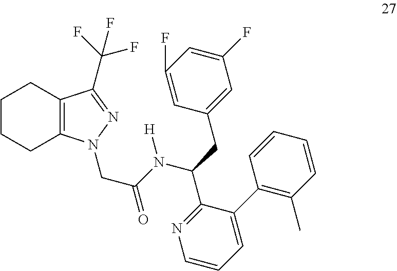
C1CCC2=C(C1)C(C(F)(F)F)=NN2CC(N(C(C1=NC=CC=C1C1=C(C)C=CC=C1)CC1=CC(F)=CC(F)=C1)[H])=O
